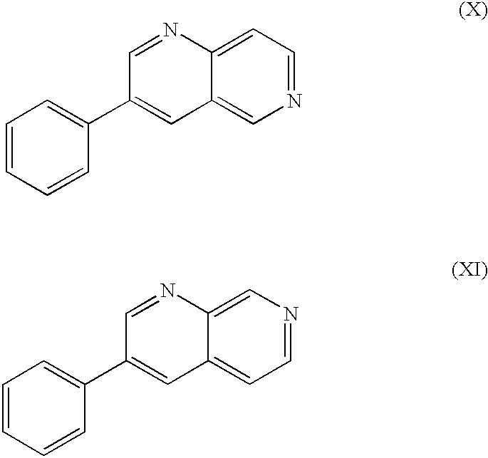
C12=CC=NC=C1C=C(C1=CC=CC=C1)C=N2.C12=CN=CC=C1C=C(C1=CC=CC=C1)C=N2
